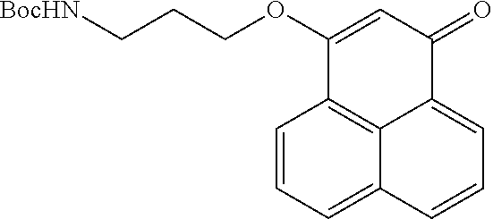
C1=CC=C2C3=C1C(OCCC[BocHN])=CC(=O)C3=CC=C2
